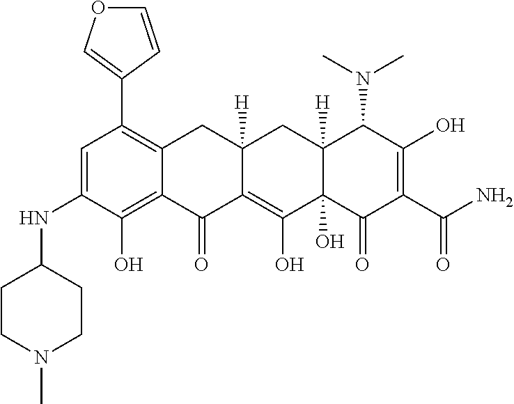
C1=C(NC2CCN(C)CC2)C(O)=C2C(=C1C1=COC=C1)CC1([H])C(=C(O)C3(O)C([H])(C1)C(N(C)C)C(O)=C(C(N)=O)C3=O)C2=O
